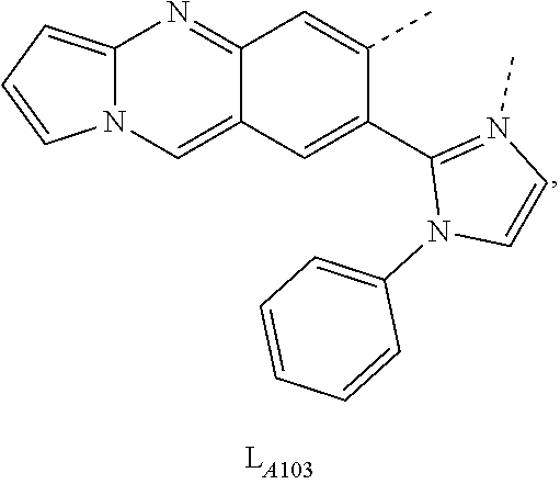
C12=CN3C(=CC=C3)N=C1C=C(C)C(C1=N(C)C=CN1C1=CC=CC=C1)=C2
